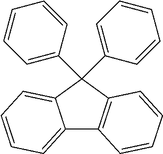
C1(C2=CC=CC=C2)(C2=CC=CC=C2)C2=CC=CC=C2C2=C1C=CC=C2
